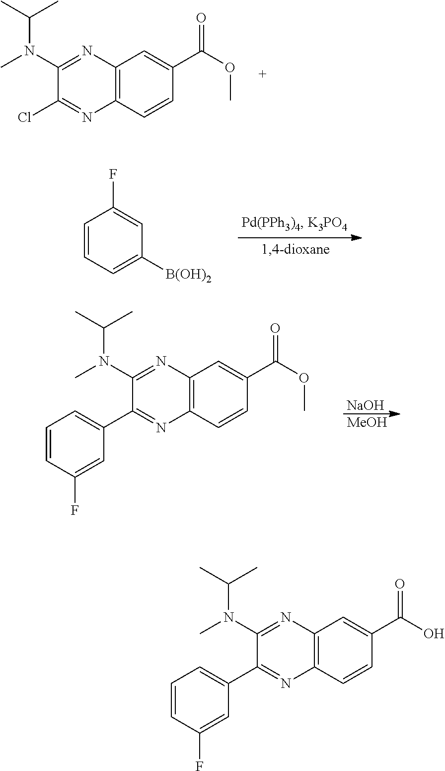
C12=C(C=CC(C(OC)=O)=C1)N=C(Cl)C(N(C)C(C)C)=N2.C1=CC=C([B(OH)2])C=C1F.[NaOH].[MeOH].C12=C(C=CC(C(OC)=O)=C1)N=C(C1=CC=CC(F)=C1)C(N(C)C(C)C)=N2.C12=C(C=CC(C(O)=O)=C1)N=C(C1=CC=CC(F)=C1)C(N(C)C(C)C)=N2
